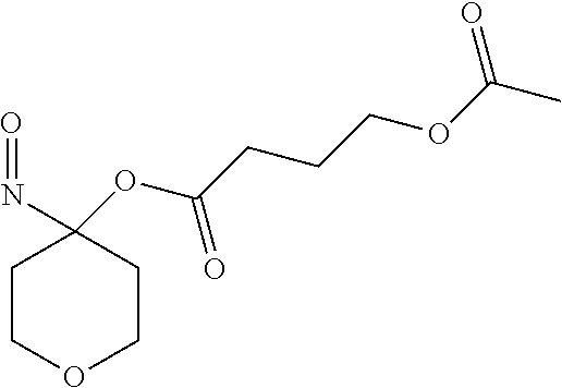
C1COCCC1(OC(CCCOC(C)=O)=O)N=O
